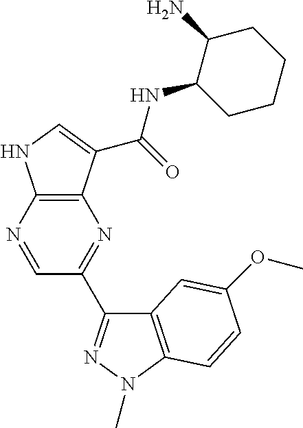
C12=C(C(C(=O)NC3CCCCC3N)=CN1)N=C(C1=NN(C)C3=C1C=C(OC)C=C3)C=N2
